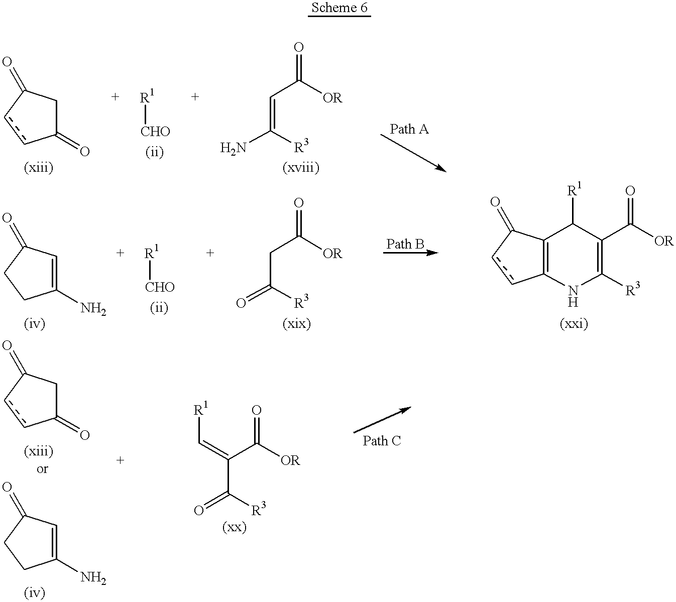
c1cC(=O)CC1=O.C1CC(=O)C=C1N.c1cC(=O)CC1=O.[R1][CHO].C(=C([R3])N)C([OR])=O.C1CC(=O)C=C1N.[R1][CHO].C(C([R3])=O)C([OR])=O.[R1]C=C(C(=O)[OR])C(=O)[R3].C12=C(NC([R3])=C(C([OR])=O)C1[R1])ccC2=O
